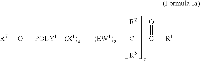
[(X1)a]([(EW1)b]C(C([R1])=O)([R2])[R3])[POLY1]O[R7]
